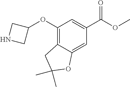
N1CC(OC2=C3C(=CC(C(OC)=O)=C2)OC(C)(C)C3)C1
